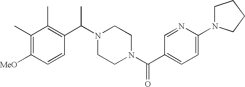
C1=C(N2CCCC2)N=CC(C(N2CCN(C(C3=C(C)C(C)=C([MeO])C=C3)C)CC2)=O)=C1
